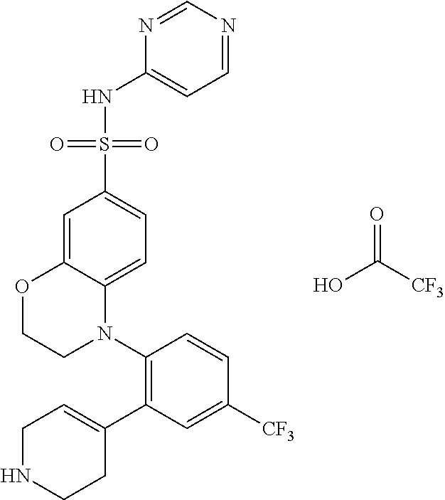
C1=C2C(=CC=C1S(NC1=CC=NC=N1)(=O)=O)N(C1=C(C3=CCNCC3)C=C([CF3])C=C1)CCO2.OC([CF3])=O
